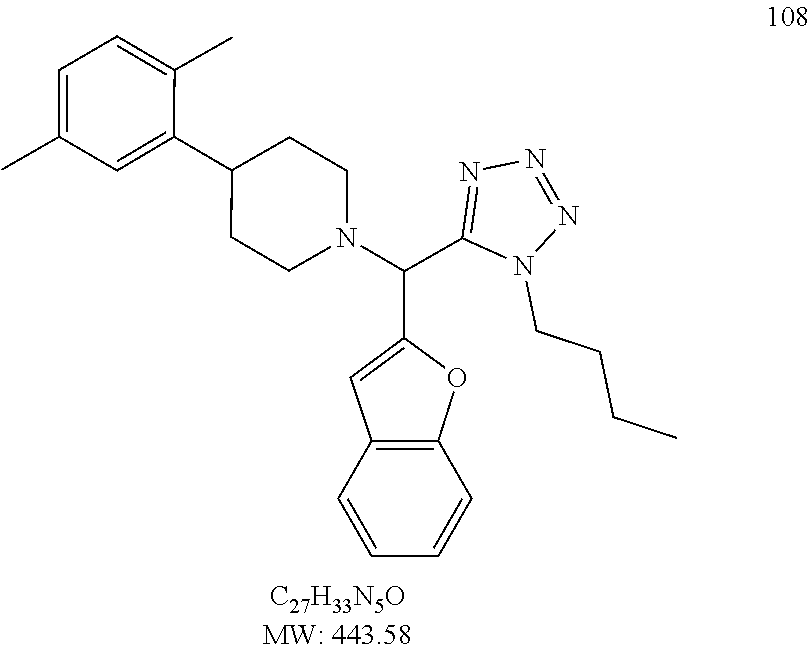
C1CC(C2=CC(C)=CC=C2C)CCN1C(C1=NN=NN1CCCC)C1=CC2=C(O1)C=CC=C2
